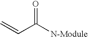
C=CC([N-Module])=O
